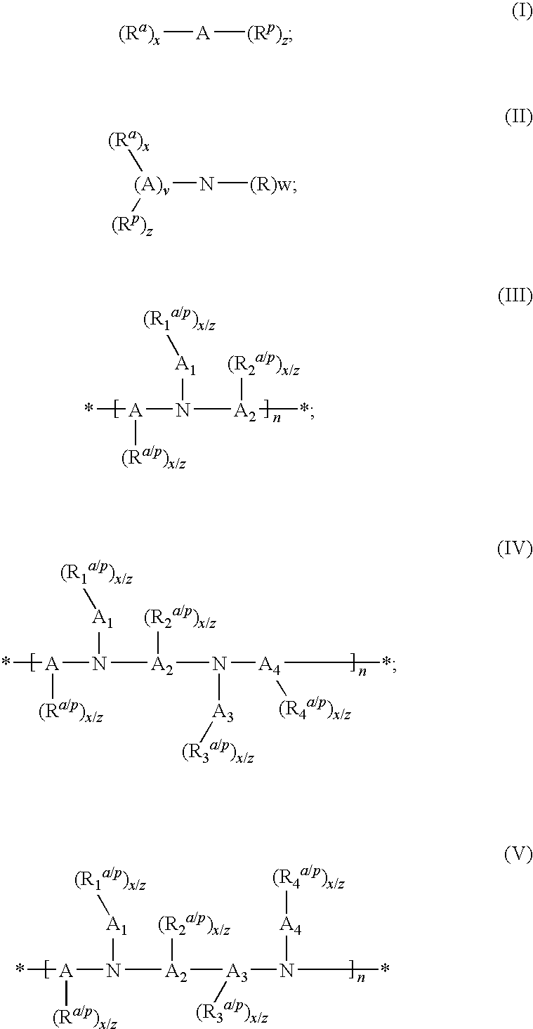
*[A](N([A1][(R1a/p)x/z])[A2](*)[(R2a/p)x/z])[(Ra/p)x/z].*[A](N([A1][(R1a/p)x/z])[A2](N([A4]([(R4a/p)x/z])*)[A3][(R3a/p)x/z])[(R2a/p)x/z])[(Ra/p)x/z].*[A](N([A1][(R1a/p)x/z])[A2]([(R2a/p)x/z])[A3](N(*)[A4][(R4a/p)x/z])[(R3a/p)x/z])[(Ra/p)x/z].[(Ra)x][A][(Rp)z].[(Ra)x][(A)v](N[(R)w])[(Rp)z]
